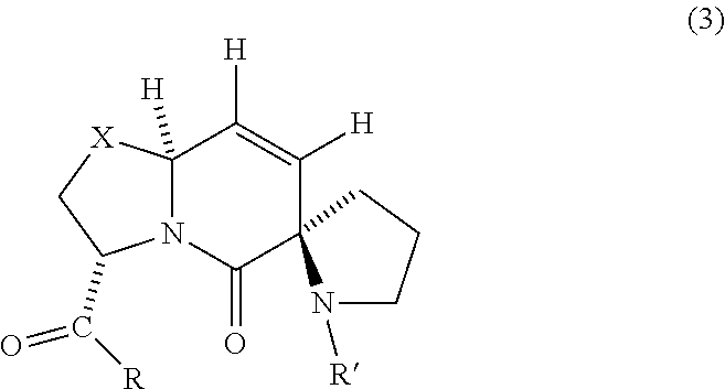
C12([H])N(C(=O)C3(C([H])=C1[H])N([R])CCC3)C(C([R])=O)C[X]2
